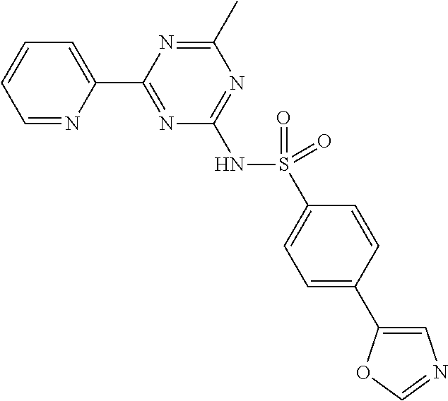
C1=NC(C2=NC(NS(=O)(C3=CC=C(C4=CN=CO4)C=C3)=O)=NC(C)=N2)=CC=C1
